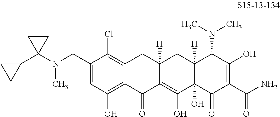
C1(CN(C)C2(C3CC3)CC2)=CC(O)=C2C(=C1Cl)CC1([H])C(=C(O)C3(O)C([H])(C1)C(N(C)C)C(O)=C(C(N)=O)C3=O)C2=O
